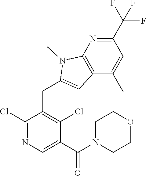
C1(C(F)(F)F)=NC2=C(C(C)=C1)C=C(CC1=C(Cl)C(C(N3CCOCC3)=O)=CN=C1Cl)N2C
